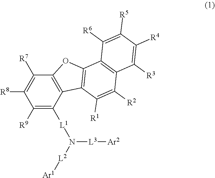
C12=C(C([L1]N([L3][Ar2])[L2][Ar1])=C([R9])C([R8])=C1[R7])C1=C(O2)C2=C(C([R2])=C1[R1])C([R3])=C([R4])C([R5])=C2[R6]
